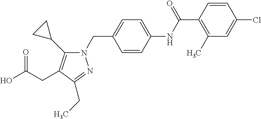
N1(CC2=CC=C(NC(C3=C(C)C=C(Cl)C=C3)=O)C=C2)C(C2CC2)=C(CC(O)=O)C(CC)=N1
